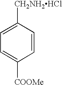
C1=C([CH2NH2HCl])C=CC([COOMe])=C1
